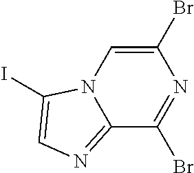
C1(Br)=CN2C(=NC=C2I)C(Br)=N1
